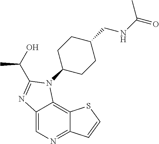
C12=CN=C3C(=C1N(C1CCC(CNC(=O)C)CC1)C(C(C)O)=N2)SC=C3
